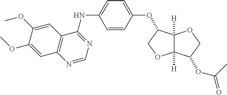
C1=C(OC2C3([H])C([H])(OC2)C(OC(C)=O)CO3)C=CC(NC2=NC=NC3=C2C=C(OC)C(OC)=C3)=C1
